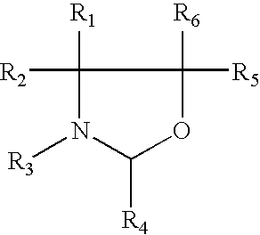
C1([R1])([R2])N([R3])C([R4])OC1([R6])[R5]
